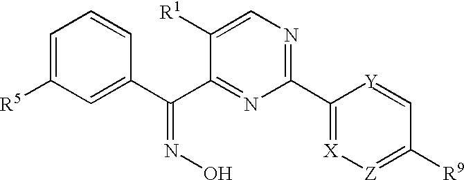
C1(C2=NC=C([R1])C(C(C3=CC([R5])=CC=C3)=NO)=N2)=[X][Z]=C([R9])C=[Y]1
